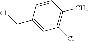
C1(CCl)=CC(Cl)=C(C)C=C1
